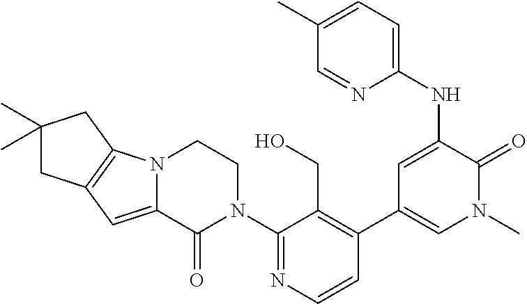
C1=CN=C(N2CCN3C(=CC4=C3CC(C)(C)C4)C2=O)C(CO)=C1C1=CN(C)C(=O)C(NC2=CC=C(C)C=N2)=C1
